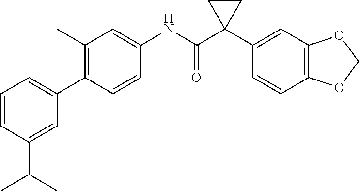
C1=CC(C2=CC=CC(C(C)C)=C2)=C(C)C=C1NC(C1(C2=CC3=C(C=C2)OCO3)CC1)=O
